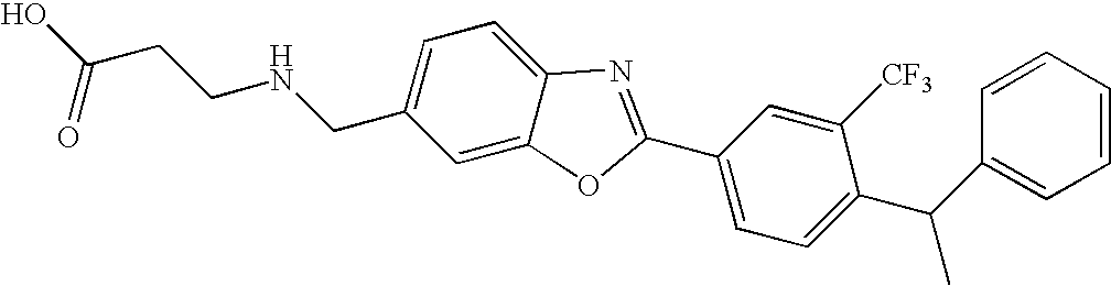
OC(CCNCC1=CC=C2C(=C1)OC(C1=CC=C(C(C3=CC=CC=C3)C)C([CF3])=C1)=N2)=O
